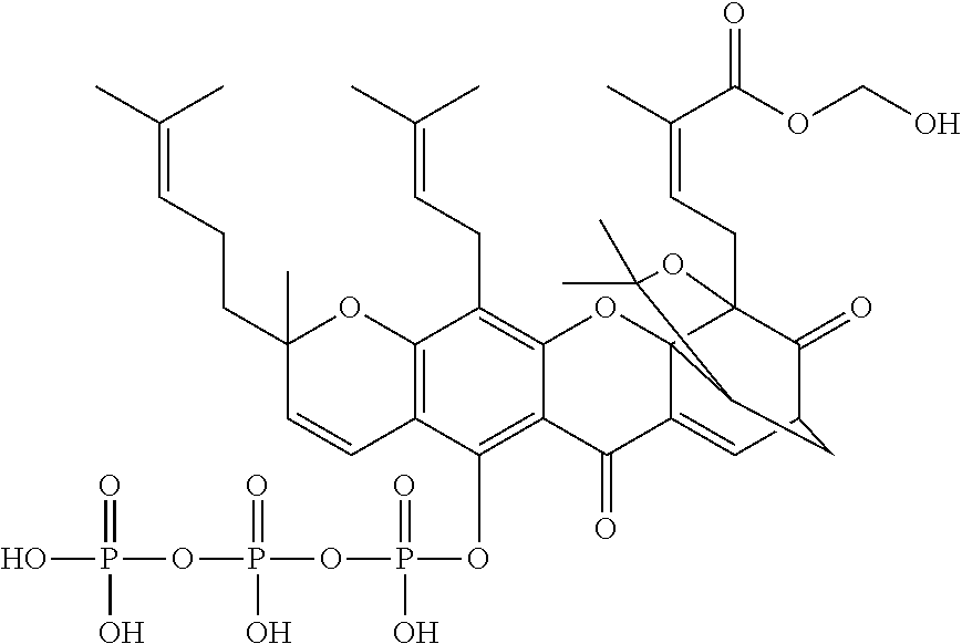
C12=C(OP(=O)(O)OP(OP(O)(=O)O)(=O)O)C3=C(C(CC=C(C)C)=C1OC14C(=CC5C(=O)C1(CC=C(C)C(=O)OCO)OC(C)(C)C4C5)C2=O)OC(C)(CCC=C(C)C)C=C3
